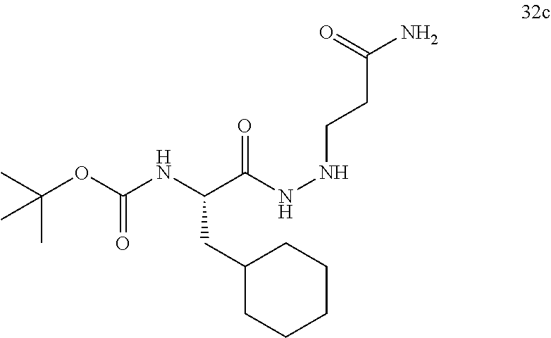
C(C(NNCCC(N)=O)=O)(NC(OC(C)(C)C)=O)CC1CCCCC1
